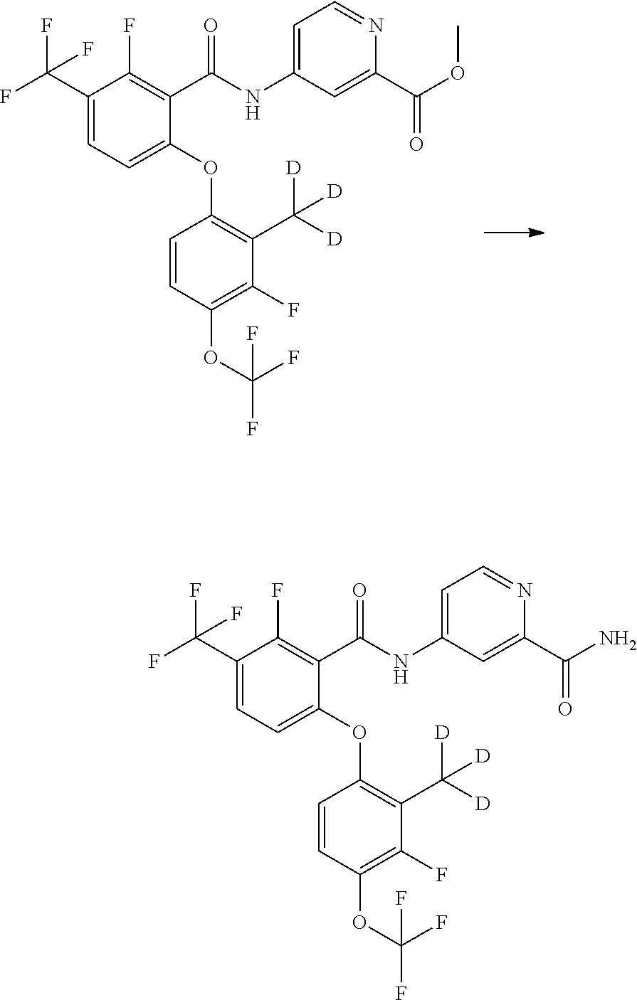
C1(C(F)(F)F)=CC=C(OC2=C(C([D])([D])[D])C(F)=C(OC(F)(F)F)C=C2)C(C(=O)NC2=CC=NC(C(OC)=O)=C2)=C1F.C1(C(F)(F)F)=CC=C(OC2=C(C([D])([D])[D])C(F)=C(OC(F)(F)F)C=C2)C(C(=O)NC2=CC=NC(C(=O)N)=C2)=C1F
